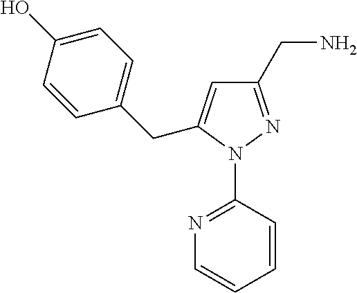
N1=C(N2N=C(CN)C=C2CC2=CC=C(O)C=C2)C=CC=C1
